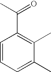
C1=CC=C(C)C(C)=C1C(C)=O
